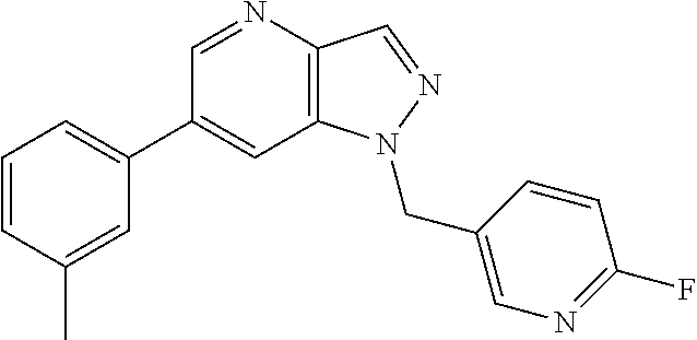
C1(C2=CC=CC(C)=C2)=CC2=C(C=NN2CC2=CN=C(F)C=C2)N=C1
